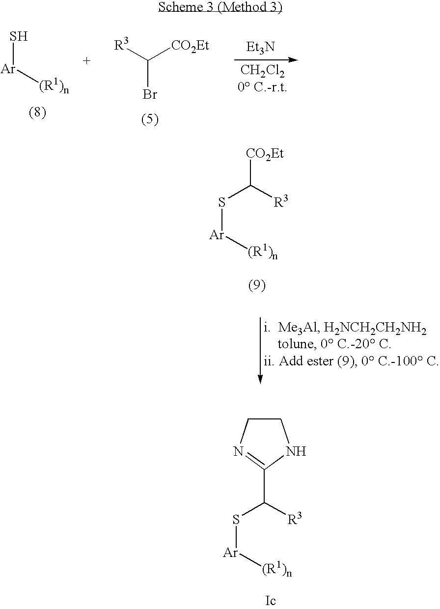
S[Ar][(R1)n].[R3]C([CO2Et])Br.[Et3N].S(C([R3])[CO2Et])[Ar][(R1)n].C1CN=C(C(S[Ar][(R1)n])[R3])N1
